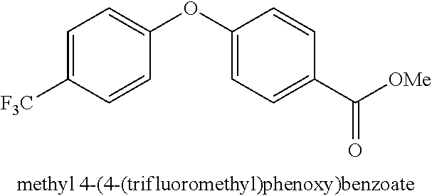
C1=C([F3C])C=CC(OC2=CC=C(C([OMe])=O)C=C2)=C1
